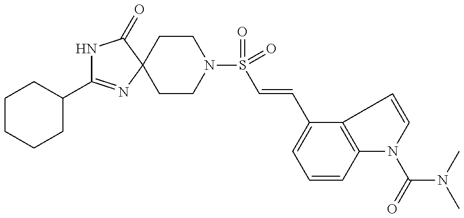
C1(C2=NC3(C(=O)N2)CCN(S(=O)(=O)C=CC2=CC=CC4=C2C=CN4C(=O)N(C)C)CC3)CCCCC1
